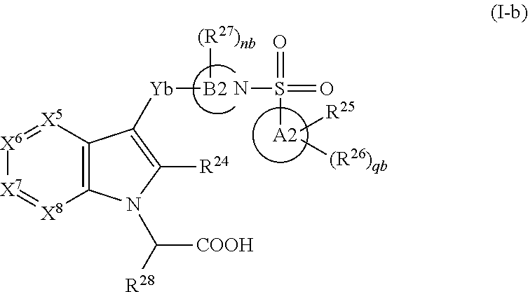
NS(=O)(=O)[A2]([R25])[(R26)qb].C12=C([X5]=[X6][X7]=[X8]1)C([Yb][B2][(R27)nb])=C([R24])N2C([COOH])[R28]
